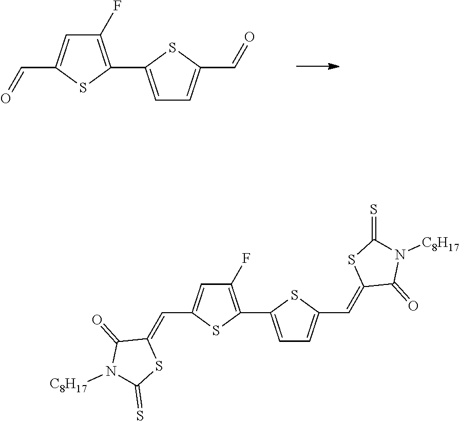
C1(=CC2=CC(F)=C(C3=CC=C(C=C4SC(=S)N([C8H17])C4=O)S3)S2)SC(=S)N([C8H17])C1=O.O=CC1=CC(F)=C(C2=CC=C(C=O)S2)S1
